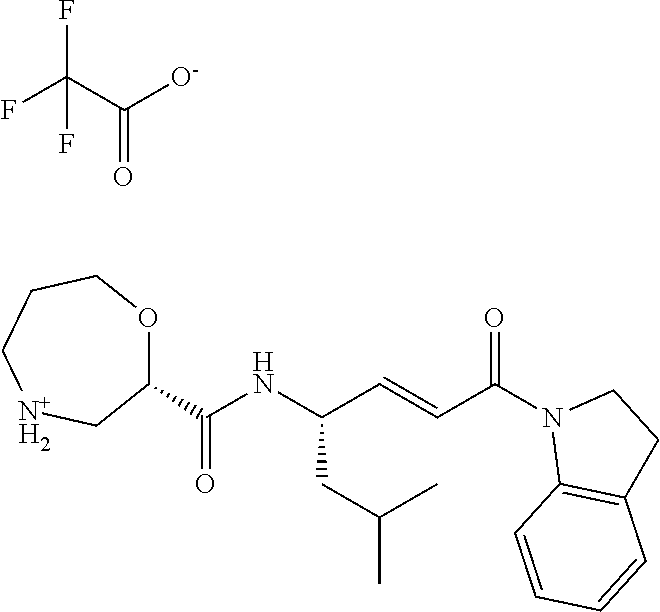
FC(C([O-])=O)(F)F.C(NC(C=CC(N1C2=C(CC1)C=CC=C2)=O)CC(C)C)(C1OCCC[N+H2]C1)=O
